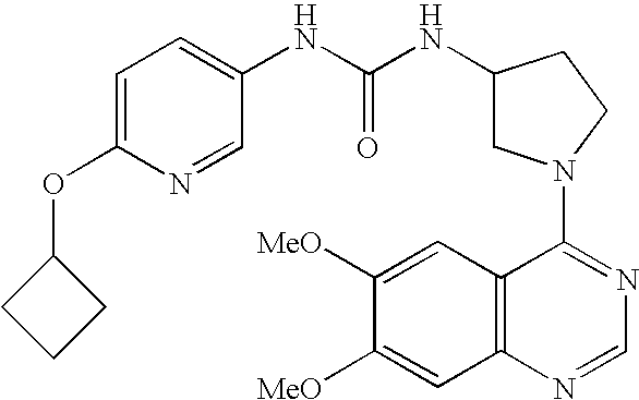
C1(N2CC(NC(NC3=CC=C(OC4CCC4)N=C3)=O)CC2)=NC=NC2=C1C=C([MeO])C([MeO])=C2
